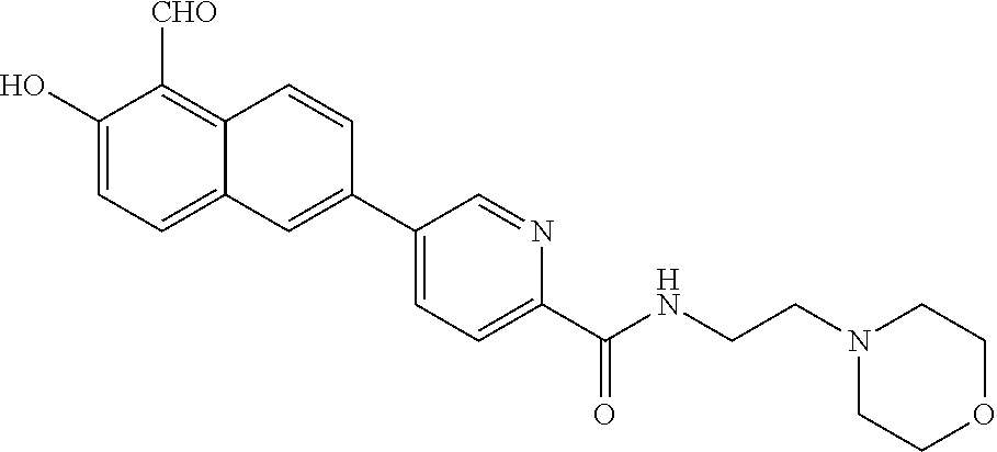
C1(O)=CC=C2C(=C1[CHO])C=CC(C1=CC=C(C(NCCN3CCOCC3)=O)N=C1)=C2
